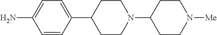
C1CN([Me])CCC1N1CCC(C2=CC=C(N)C=C2)CC1
